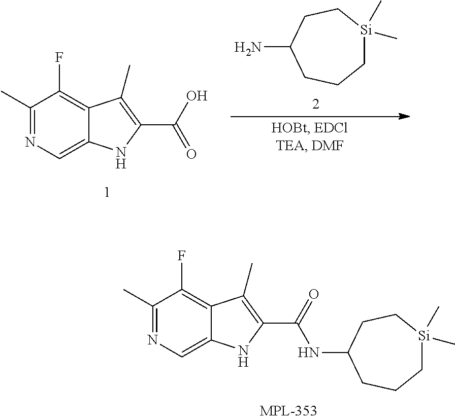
C1(C)=NC=C2C(=C1F)C(C)=C(C(=O)NC1CCC[Si](C)(C)CC1)N2.C1(C)=NC=C2C(=C1F)C(C)=C(C(O)=O)N2.NC1CCC[Si](C)(C)CC1
